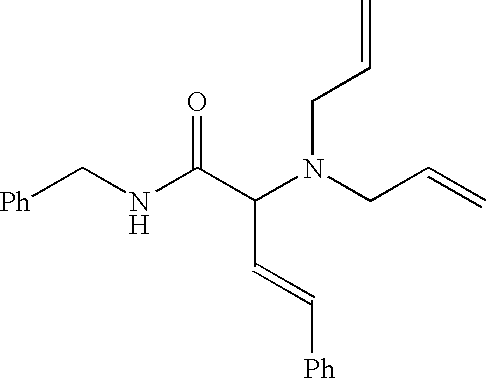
[Ph]CNC(C(N(CC=C)CC=C)C=C[Ph])=O
